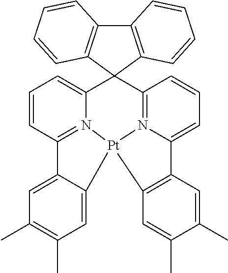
C12=CC(C)=C(C)C=C1[Pt]13N4=C2C=CC=C4C2(C4=N1C(=CC=C4)C1=C3C=C(C)C(C)=C1)C1=C(C3=C2C=CC=C3)C=CC=C1
